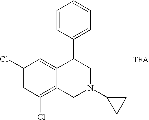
C1=CC(C2C3=CC(Cl)=CC(Cl)=C3CN(C3CC3)C2)=CC=C1
